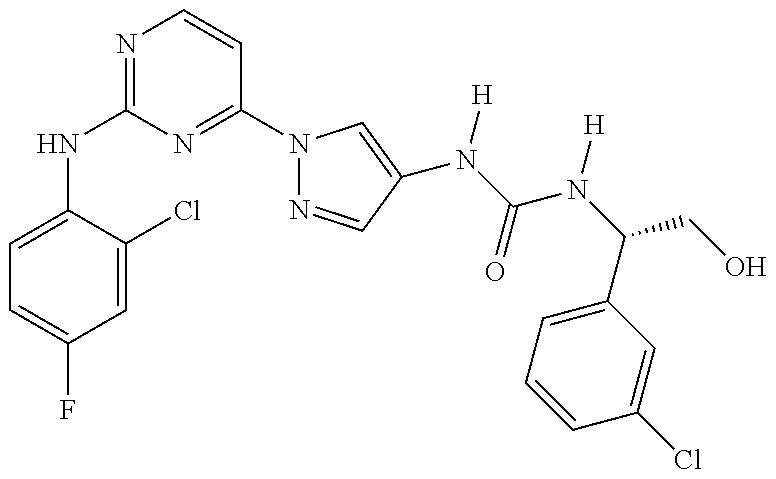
C1(NC2=NC=CC(N3N=CC(N(C(=O)N(C(C4=CC=CC(Cl)=C4)CO)[H])[H])=C3)=N2)=CC=C(F)C=C1Cl
